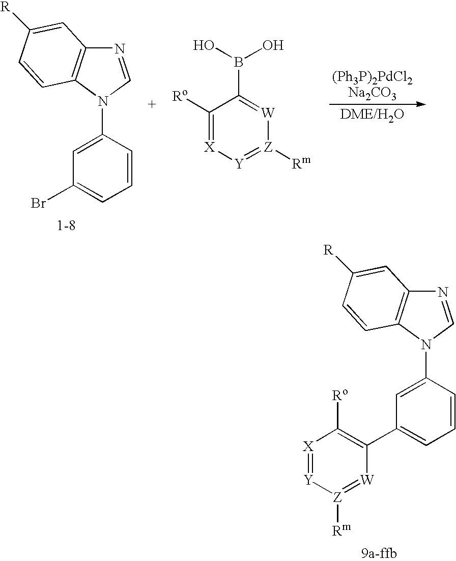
N1=CN(C2=CC(Br)=CC=C2)C2=C1C=C([R])C=C2.C1([Ro])=[X][Y]=[Z]([Rm])[W]=C1B(O)O.N1=CN(C2=CC(C3=C([Ro])[X]=[Y][Z]([Rm])=[W]3)=CC=C2)C2=C1C=C([R])C=C2
